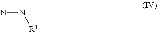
NN[R1]
